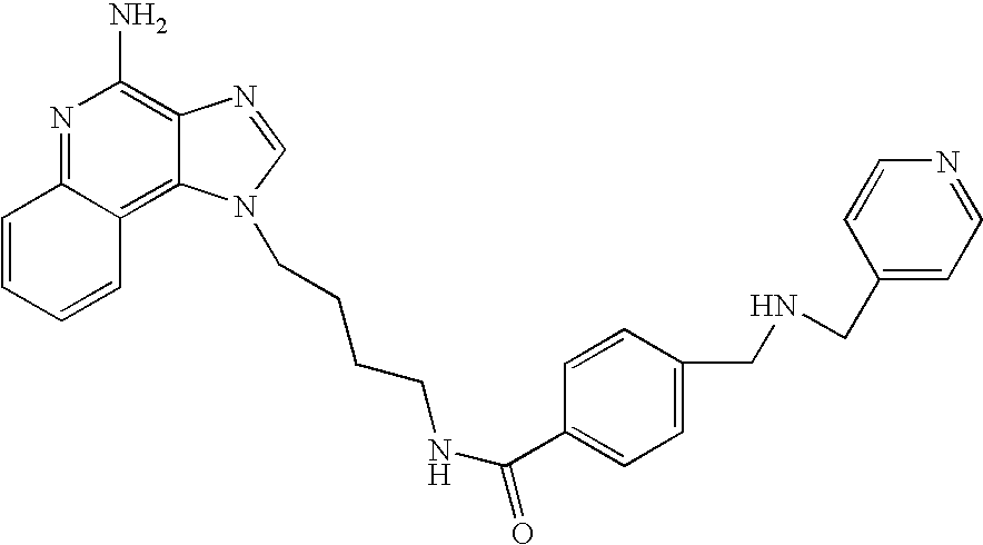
C1=CC=CC2=C3C(=C(N)N=C12)N=CN3CCCCNC(C1=CC=C(CNCC2=CC=NC=C2)C=C1)=O
